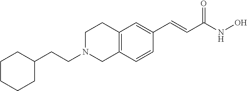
C12=C(C=CC(C=CC(NO)=O)=C1)CN(CCC1CCCCC1)CC2
